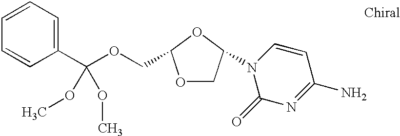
C1=CC=CC(C(OCC2OCC(N3C(=O)N=C(N)C=C3)O2)(OC)OC)=C1
